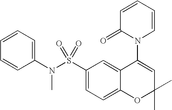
C1=CC=C(N(S(C2=CC=C3C(=C2)C(N2C=CC=CC2=O)=CC(C)(C)O3)(=O)=O)C)C=C1
